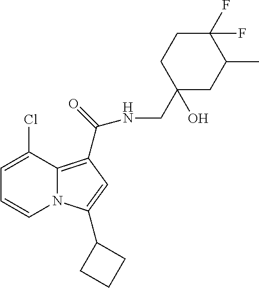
C1=C(Cl)C2=C(C(=O)NCC3(O)CC(C)C(F)(F)CC3)C=C(C3CCC3)N2C=C1
